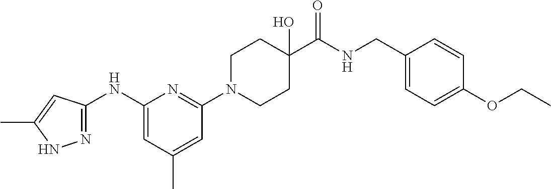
C1(NC2=NNC(C)=C2)=CC(C)=CC(N2CCC(C(NCC3=CC=C(OCC)C=C3)=O)(O)CC2)=N1
